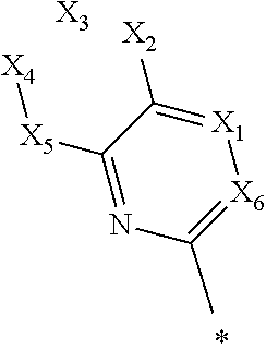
[X3].CC1=[X6][X1]=C([X2])C([X5][X4])=N1
